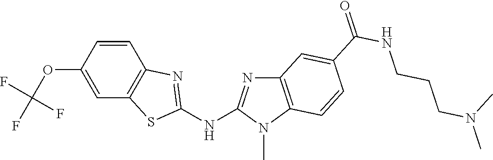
O(C1=CC2=C(C=C1)N=C(NC1=NC3=C(N1C)C=CC(C(NCCCN(C)C)=O)=C3)S2)C(F)(F)F
